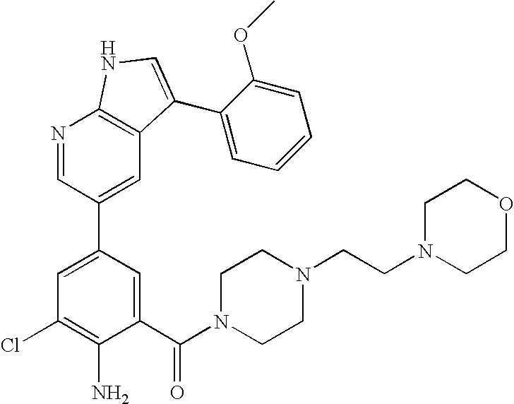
C1(C(N2CCN(CCN3CCOCC3)CC2)=O)=CC(C2=CC3=C(N=C2)NC=C3C2=CC=CC=C2OC)=CC(Cl)=C1N
